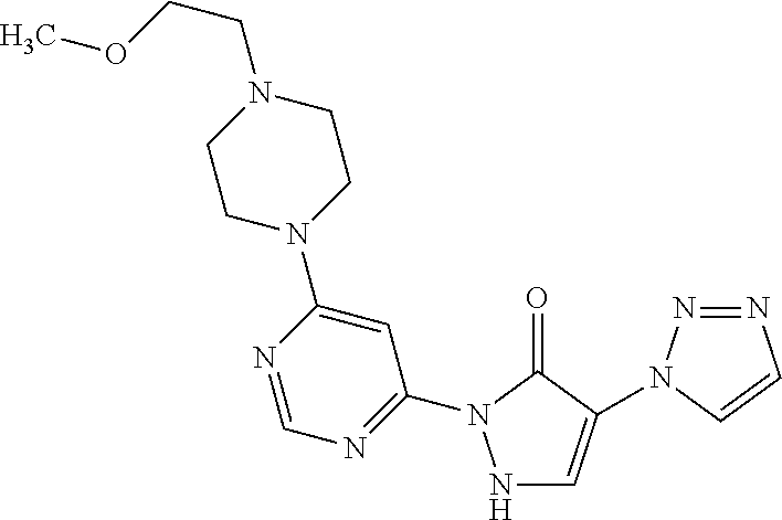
N1C=C(N2N=NC=C2)C(=O)N1C1=NC=NC(N2CCN(CCOC)CC2)=C1
